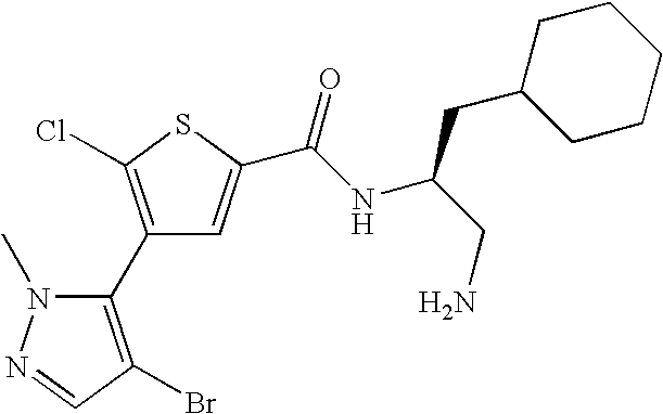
C1(C2=C(Cl)SC(C(NC(CN)CC3CCCCC3)=O)=C2)=C(Br)C=NN1C
